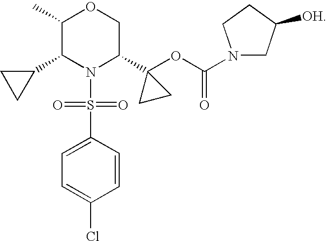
C1(C)C(C2CC2)N(S(C2=CC=C(Cl)C=C2)(=O)=O)C(C2(OC(=O)N3CC([OH])CC3)CC2)CO1
